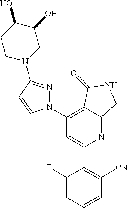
C1(N2N=C(N3CC(O)C(O)CC3)C=C2)=C2C(=NC(C3=C([CN])C=CC=C3F)=C1)CNC2=O
